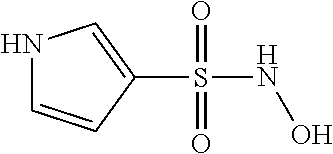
N1C=CC(S(=O)(=O)NO)=C1
